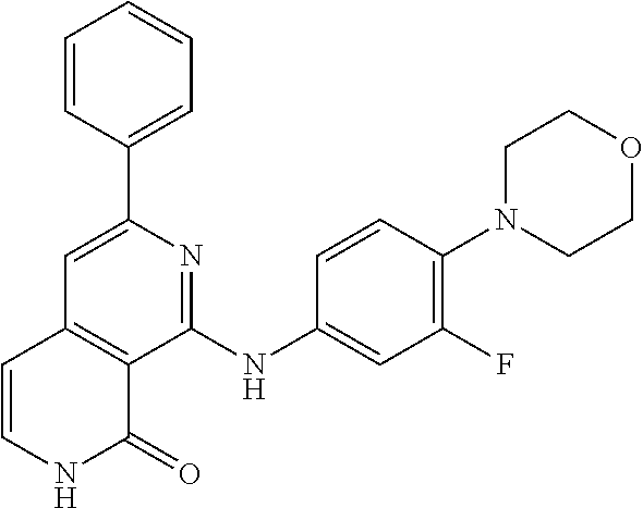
C1(C2=CC3=C(C(NC4=CC(F)=C(N5CCOCC5)C=C4)=N2)C(=O)NC=C3)=CC=CC=C1
